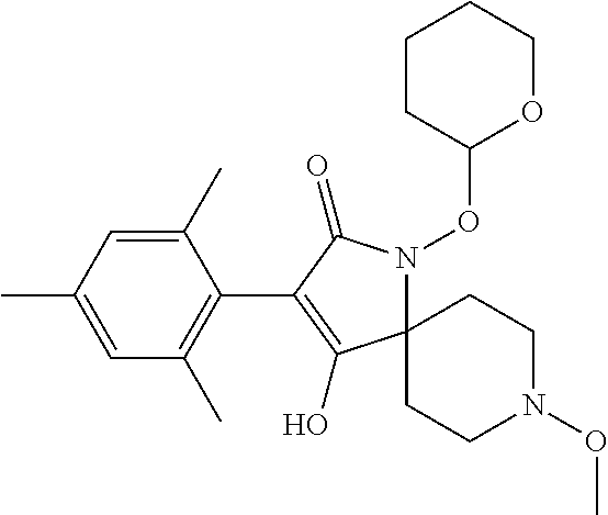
C1(C)=CC(C)=CC(C)=C1C1=C(O)C2(N(OC3OCCCC3)C1=O)CCN(OC)CC2
